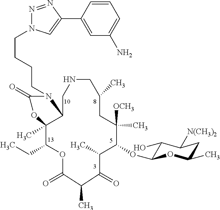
C(CCCN1C(=O)OC2(C)C(CC)OC(=O)C(C)C(=O)C(C)C(OC3C(O)C([N(CH3)2])CC(C)O3)C([OCH3])(C)CC(C)CNCC12)N1N=NC(C2=CC(N)=CC=C2)=C1
